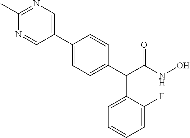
C1(C)=NC=C(C2=CC=C(C(C3=CC=CC=C3F)C(NO)=O)C=C2)C=N1
